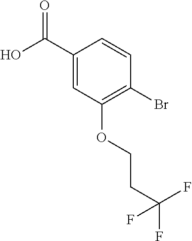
C1(C(O)=O)=CC(OCCC(F)(F)F)=C(Br)C=C1
